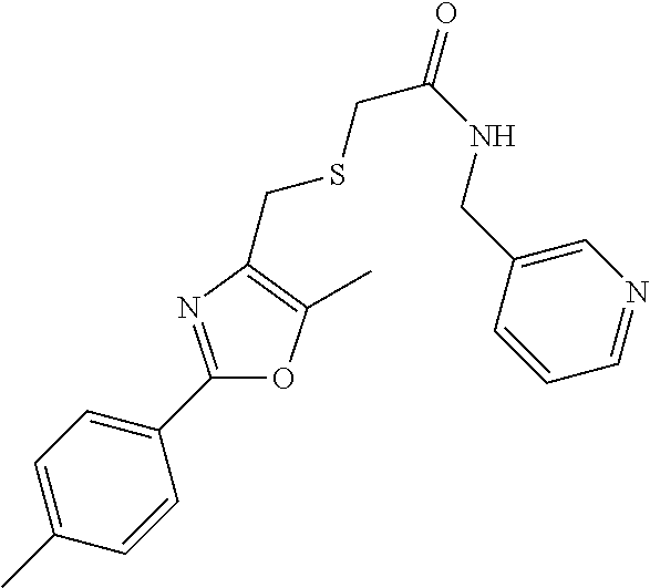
C1=C(C)C=CC(C2=NC(CSCC(=O)NCC3=CN=CC=C3)=C(C)O2)=C1
